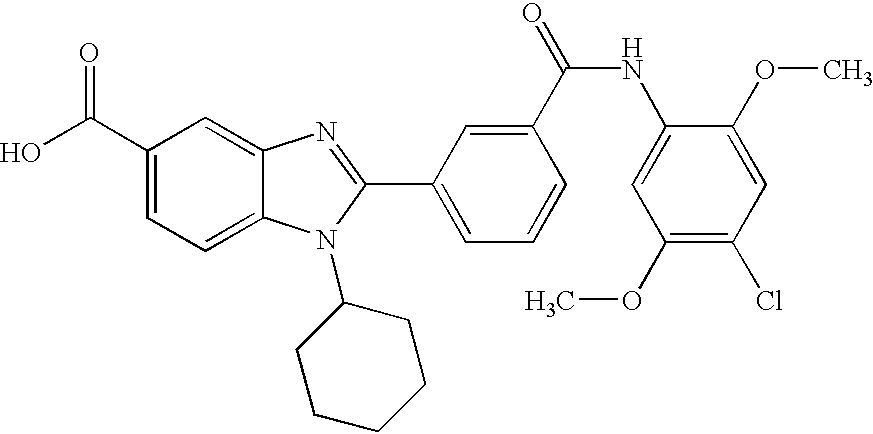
OC(C1=CC=C2C(=C1)N=C(C1=CC=CC(C(=O)NC3=CC(OC)=C(Cl)C=C3OC)=C1)N2C1CCCCC1)=O
